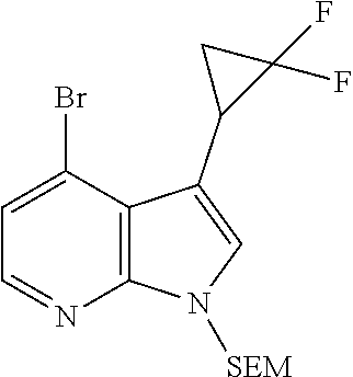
C1=C(Br)C2=C(N=C1)N([SEM])C=C2C1C(F)(F)C1
